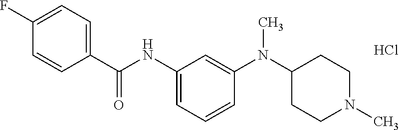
C1(C(NC2=CC=CC(N(C3CCN(C)CC3)C)=C2)=O)=CC=C(F)C=C1.Cl
